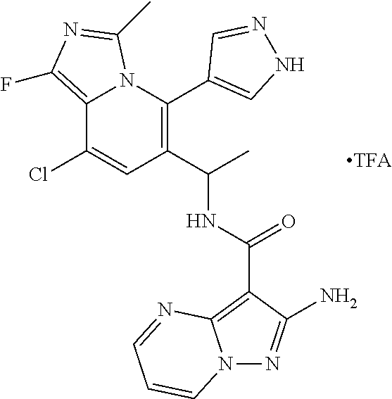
C12=C(F)N=C(C)N1C(C1=CNN=C1)=C(C(NC(C1=C3N(N=C1N)C=CC=N3)=O)C)C=C2Cl
